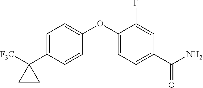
C1=C(C2([F3C])CC2)C=CC(OC2=CC=C(C(N)=O)C=C2F)=C1
